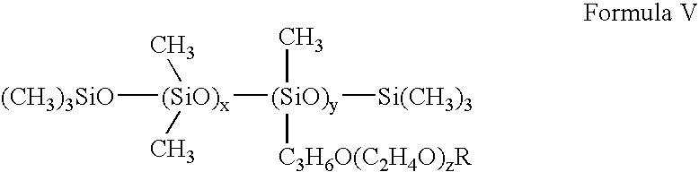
[(CH3)3SiO][(SiO)x]([(SiO)y](C)([C3H6O(C2H4O)zR])[Si(CH3)3])(C)C
